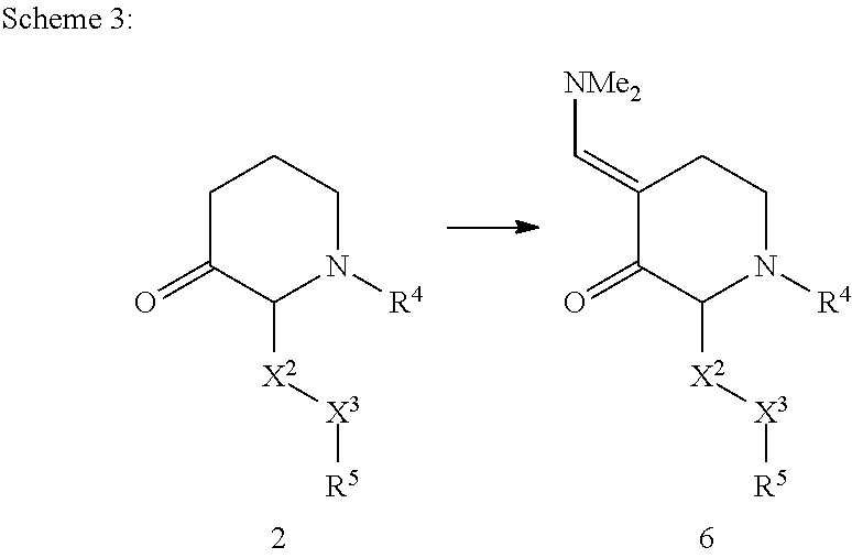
C1C(=O)C([X2][X3][R5])N([R4])CC1.C1(=C[NMe2])C(=O)C([X2][X3][R5])N([R4])CC1
